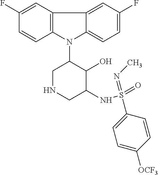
N1(C2CNCC(NS(=O)(=NC)C3=CC=C([OCF3])C=C3)C2O)C2=C(C3=CC(F)=CC=C13)C=C(F)C=C2
